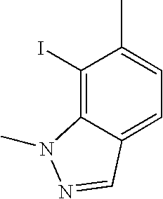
C1(I)=C2C(=CC=C1C)C=NN2C
